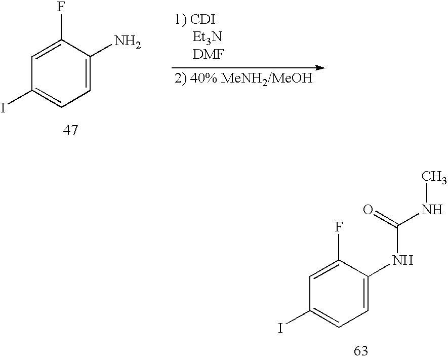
C1=C(NC(NC)=O)C(F)=CC(I)=C1.C1=C(N)C(F)=CC(I)=C1.[2) 40% MeNH2/MeOH]
